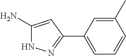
C1=C(C2=NNC(N)=C2)C=C(C)C=C1
